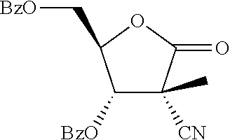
C1([BzO])C([CN])(C)C(=O)OC1C[BzO]
